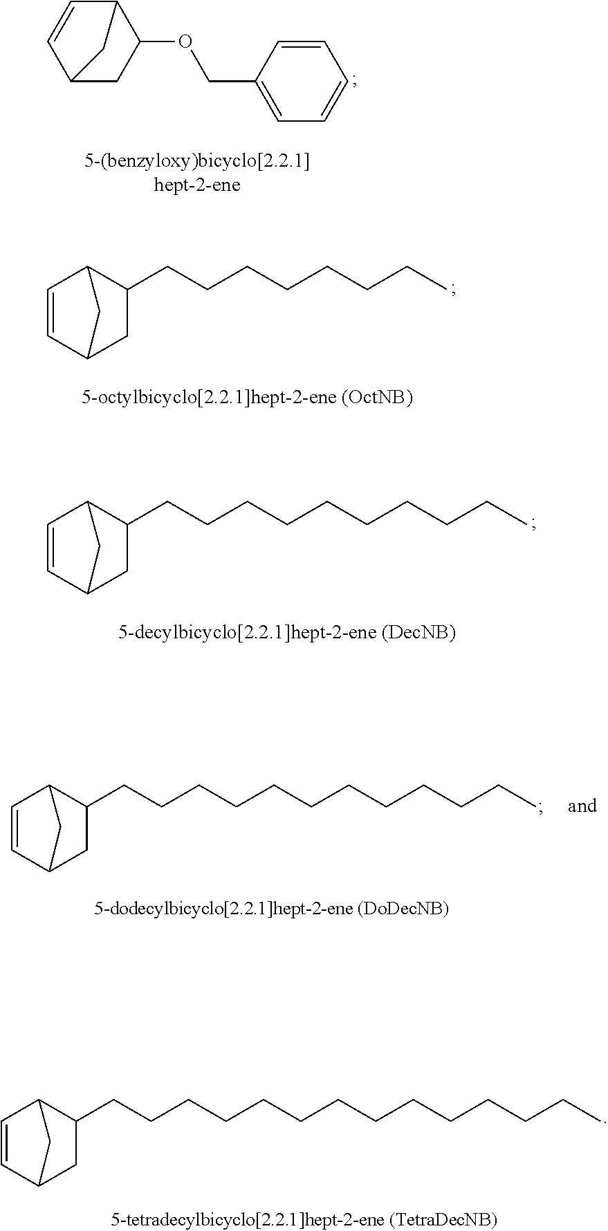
C12C=CC(CC1OCC1=CC=CC=C1)C2.C1=CC2CC(CCCCCCCC)C1C2.C1=CC2CC(CCCCCCCCCC)C1C2.C1=CC2CC(CCCCCCCCCCCC)C1C2.C1=CC2CC(CCCCCCCCCCCCCC)C1C2
